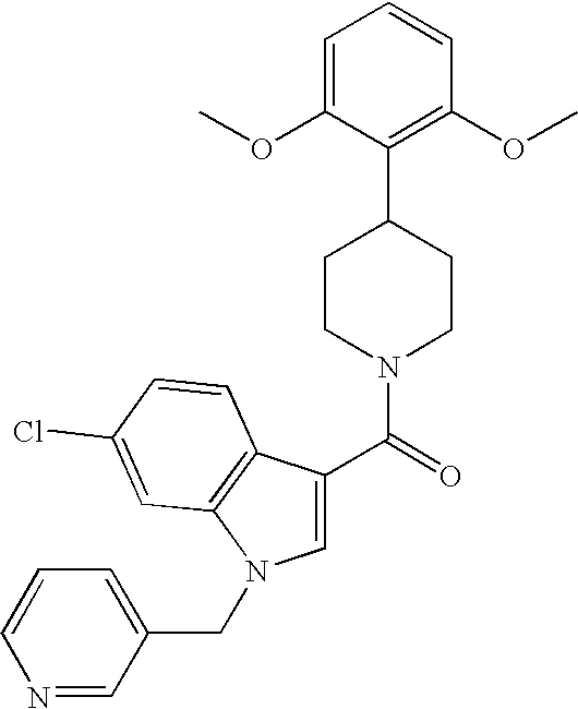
C1=C(C(=O)N2CCC(C3=C(OC)C=CC=C3OC)CC2)C2=C(N1CC1=CC=CN=C1)C=C(Cl)C=C2
